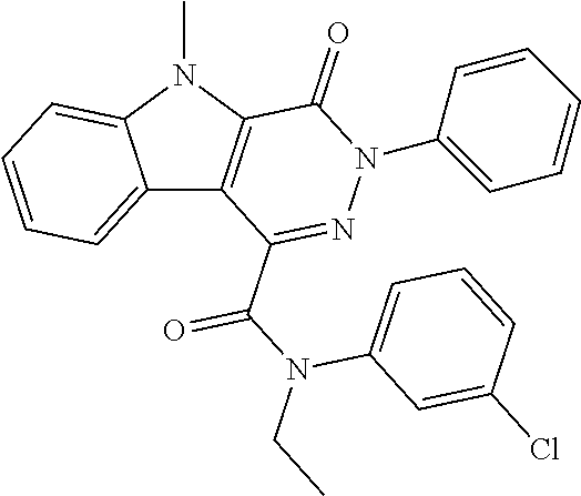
C12=CC=CC=C1N(C)C1=C2C(C(N(CC)C2=CC=CC(Cl)=C2)=O)=NN(C2=CC=CC=C2)C1=O
